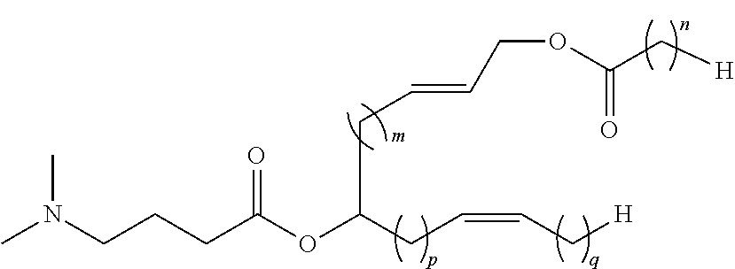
CN(CCCC(OC(CC=CCOC(C[H])=O)CC=CC[H])=O)C
